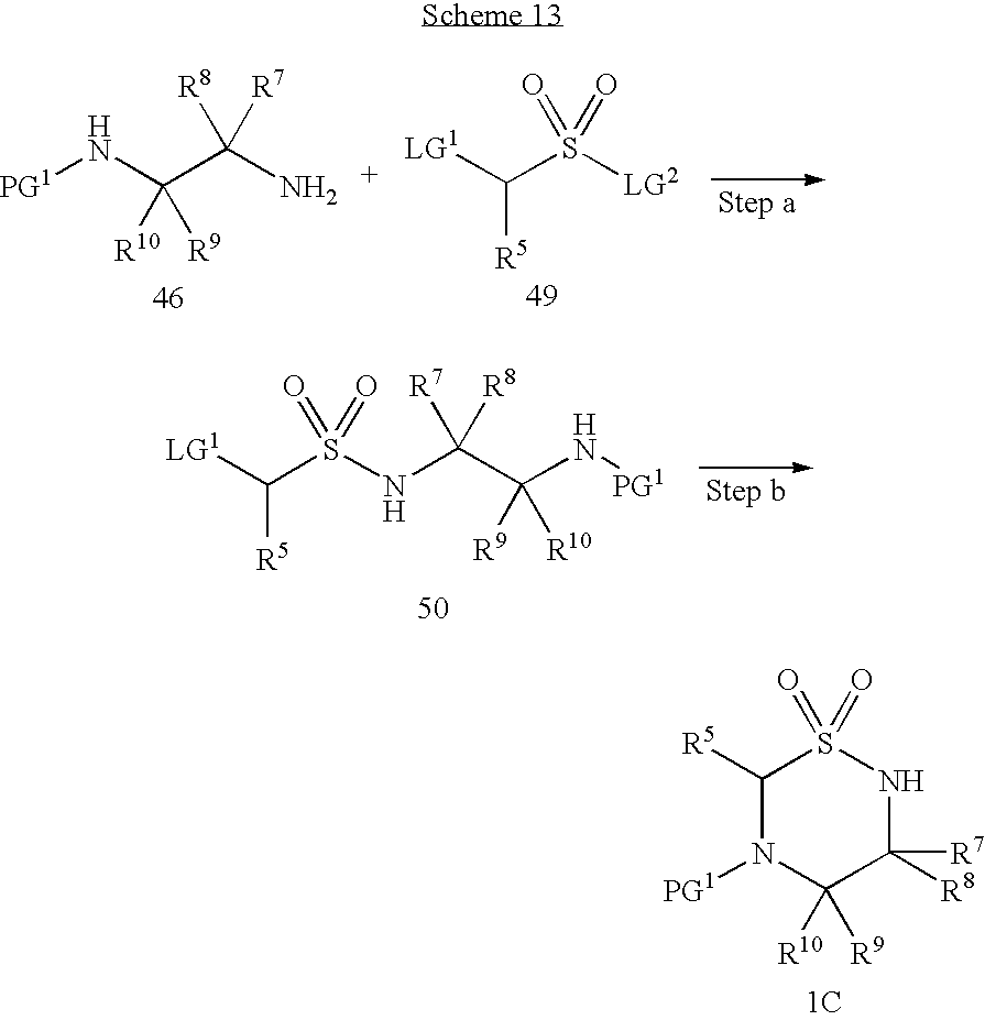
[PG1]NC(C([R8])([R7])NS(C([LG1])[R5])(=O)=O)([R10])[R9].[PG1]NC(C(N)([R8])[R7])([R10])[R9].[LG1]C(S([LG2])(=O)=O)[R5].C1([R5])N([PG1])C([R10])([R9])C([R8])([R7])NS1(=O)=O.[1C]
